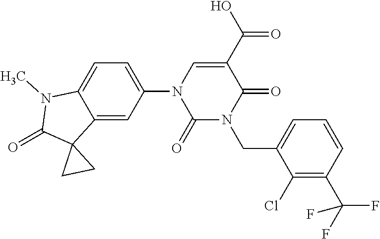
C1(N2C(=O)N(CC3=CC=CC(C(F)(F)F)=C3Cl)C(=O)C(C(O)=O)=C2)=CC=C2C(=C1)C1(C(=O)N2C)CC1
